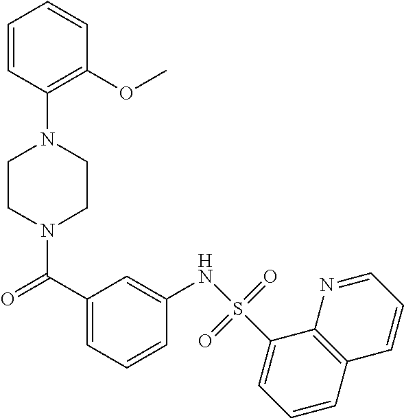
N1(C(C2=CC=CC(NS(C3=CC=CC4=C3N=CC=C4)(=O)=O)=C2)=O)CCN(C2=C(OC)C=CC=C2)CC1
